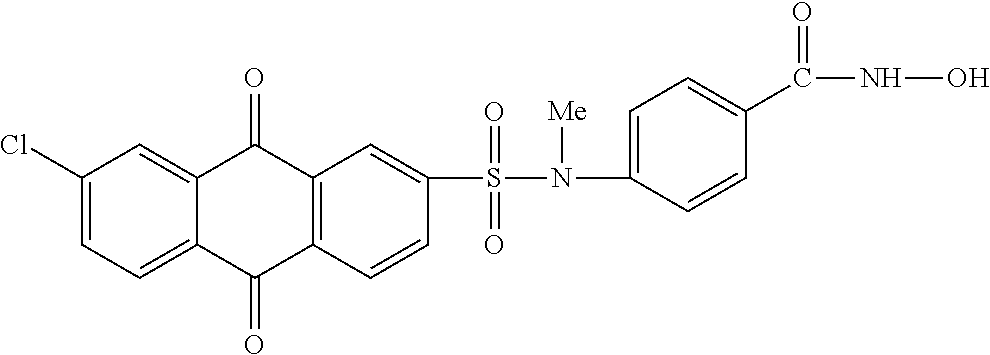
C1(S(N(C2=CC=C(C(NO)=O)C=C2)[Me])(=O)=O)=CC2=C(C=C1)C(=O)C1=CC=C(Cl)C=C1C2=O
